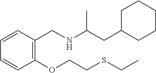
C1(CC(NCC2=C(OCCSCC)C=CC=C2)C)CCCCC1
